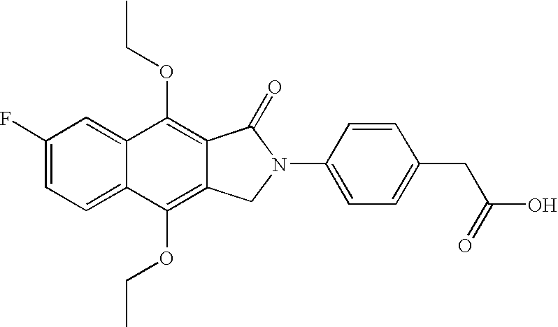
C1(F)=CC=C2C(=C1)C(OCC)=C1C(=C2OCC)CN(C2=CC=C(CC(=O)O)C=C2)C1=O
